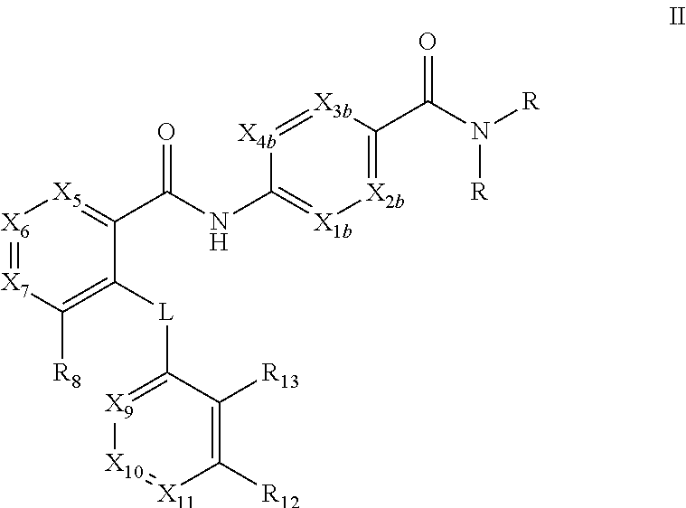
[X6]1=[X7]C([R8])=C([L]C2=[X9][X10]=[X11]C([R12])=C2[R13])C(C(NC2=[X1b][X2b]=C(C(N([R])[R])=O)[X3b]=[X4b]2)=O)=[X5]1
